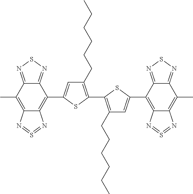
C1(C2=CC(CCCCCC)=C(C3=C(CCCCCC)C=C(C4=C5C(=C(C)C6=NSN=C46)N=S=N5)S3)S2)=C2C(=C(C)C3=NSN=C13)N=S=N2
